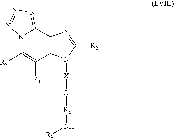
N12C([R3])=C([R4])C3=C(C1=NN=N2)N=C([R2])N3[X]O[R6]N[R9]
